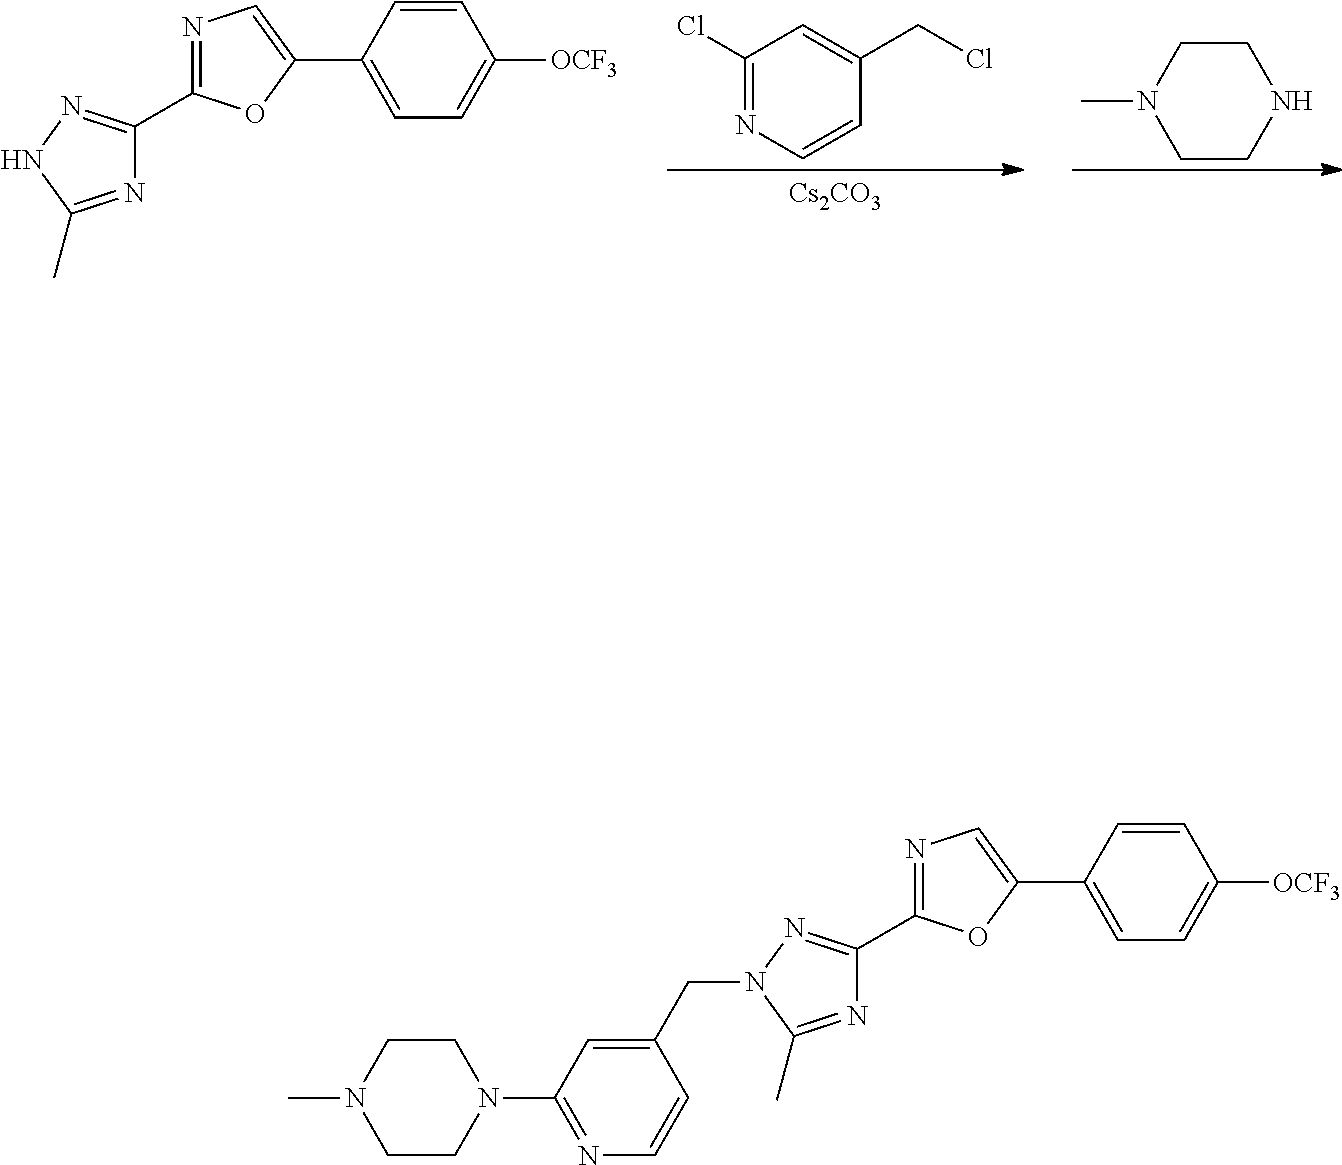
C1(Cl)=NC=CC(CCl)=C1.[Cs2CO3].C1CN(C)CCN1.N1=C(C)NN=C1C1=NC=C(C2=CC=C([OCF3])C=C2)O1.N1=C(C)N(CC2=CC(N3CCN(C)CC3)=NC=C2)N=C1C1=NC=C(C2=CC=C([OCF3])C=C2)O1
